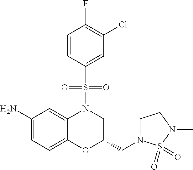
C1(N)=CC=C2C(=C1)N(S(C1=CC(Cl)=C(F)C=C1)(=O)=O)CC(CN1CCN(C)S1(=O)=O)O2
